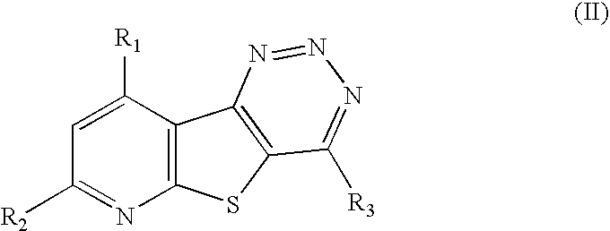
C1([R1])=CC([R2])=NC2=C1C1=C(S2)C([R3])=NN=N1
